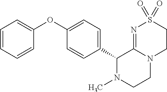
C1(OC2=CC=CC=C2)=CC=C(C2N(C)CCN3C2=NS(=O)(=O)CC3)C=C1
